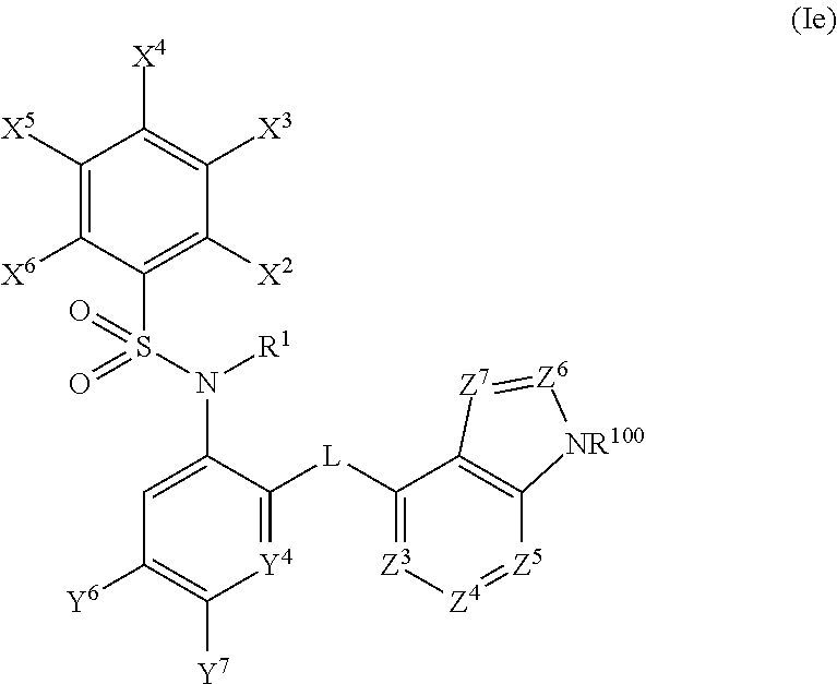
[Y4]1=C([L]C2=[Z3][Z4]=[Z5]C3=C2[Z7]=[Z6][NR100]3)C(N(S(=O)(=O)C2=C([X2])C([X3])=C([X4])C([X5])=C2[X6])[R1])=CC([Y6])=C1[Y7]
